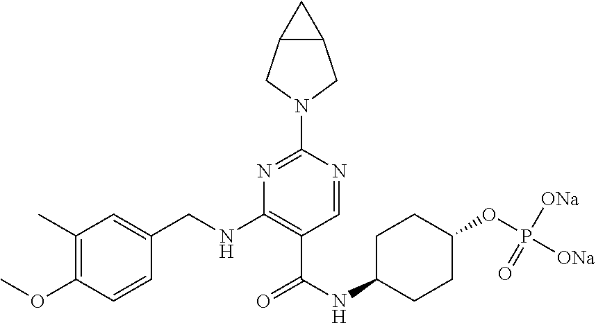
C1(C)=C(OC)C=CC(CNC2=C(C(NC3CCC(OP([ONa])([ONa])=O)CC3)=O)C=NC(N3CC4C(C3)C4)=N2)=C1
